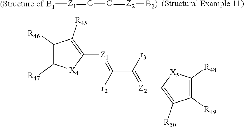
[(Structure of B1][Z1]=CC=[Z2][B2)].[(Structural Example 11)].C1([Z1]=C(C([r3])=[Z2]C2=C([R50])C([R49])=C([R48])[X5]2)[r2])=C([R45])C([R46])=C([R47])[X4]1
